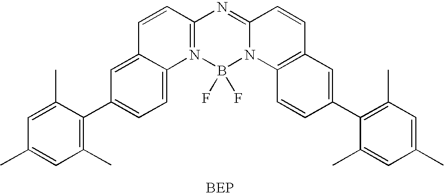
C1(C)=CC(C)=C(C2=CC=C3C(=C2)C=CC2=N3B(F)(F)N3C(=N2)C=CC2=C3C=CC(C3=C(C)C=C(C)C=C3C)=C2)C(C)=C1
